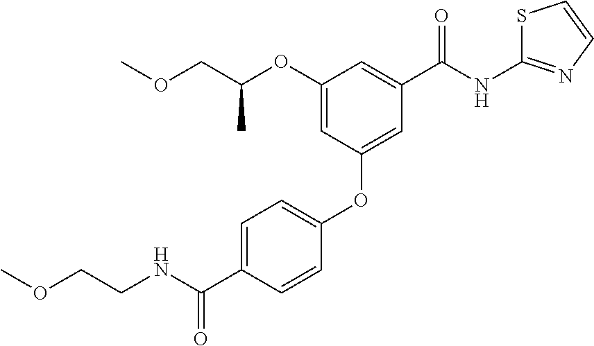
C1(OC(COC)C)=CC(OC2=CC=C(C(=O)NCCOC)C=C2)=CC(C(NC2=NC=CS2)=O)=C1
